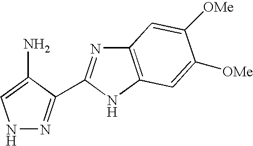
N1N=C(C2=NC3=C(N2)C=C([OMe])C([OMe])=C3)C(N)=C1
